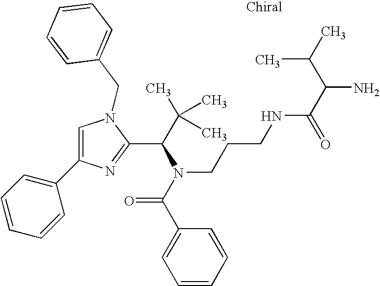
C1=C(C2=CC=CC=C2)N=C(C(C(C)(C)C)N(C(C2=CC=CC=C2)=O)CCCNC(C(C(C)C)N)=O)N1CC1=CC=CC=C1
